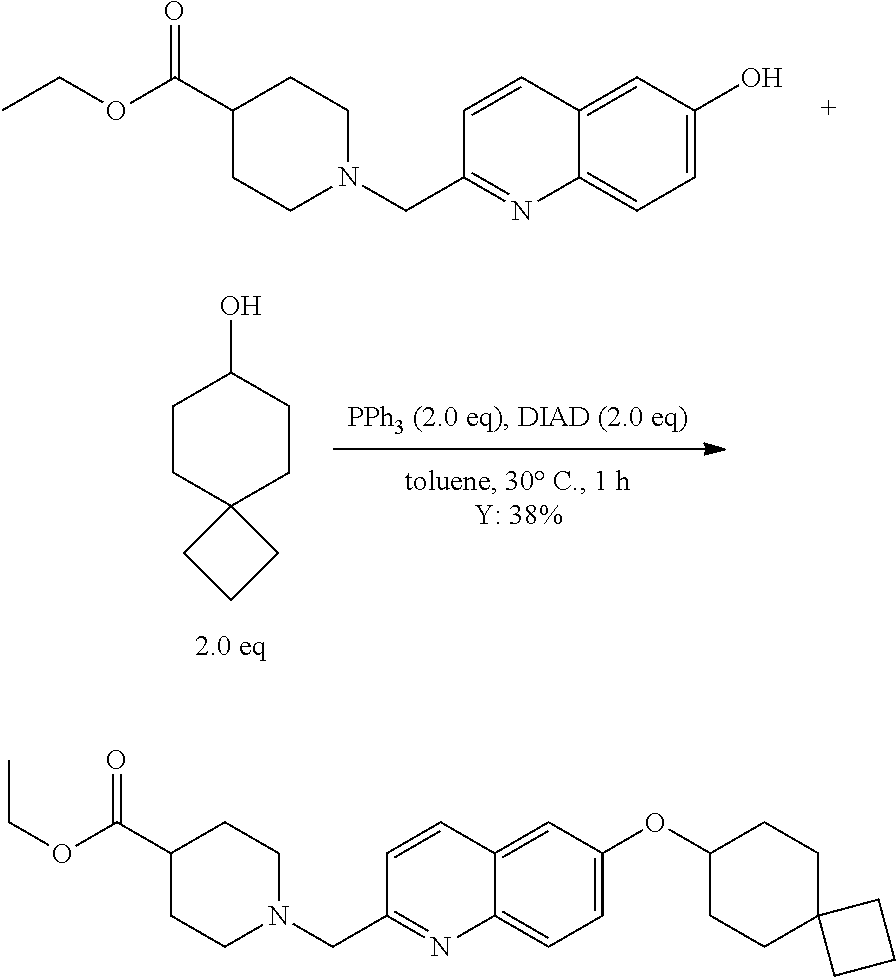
C1=C(O)C=C2C(=C1)N=C(CN1CCC(C(OCC)=O)CC1)C=C2.C1CC2(CCC1O)CCC2.C1=C(OC2CCC3(CC2)CCC3)C=C2C(=C1)N=C(CN1CCC(C(OCC)=O)CC1)C=C2
